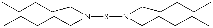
N(SN(CCCCC)CCCCC)(CCCCC)CCCCC
